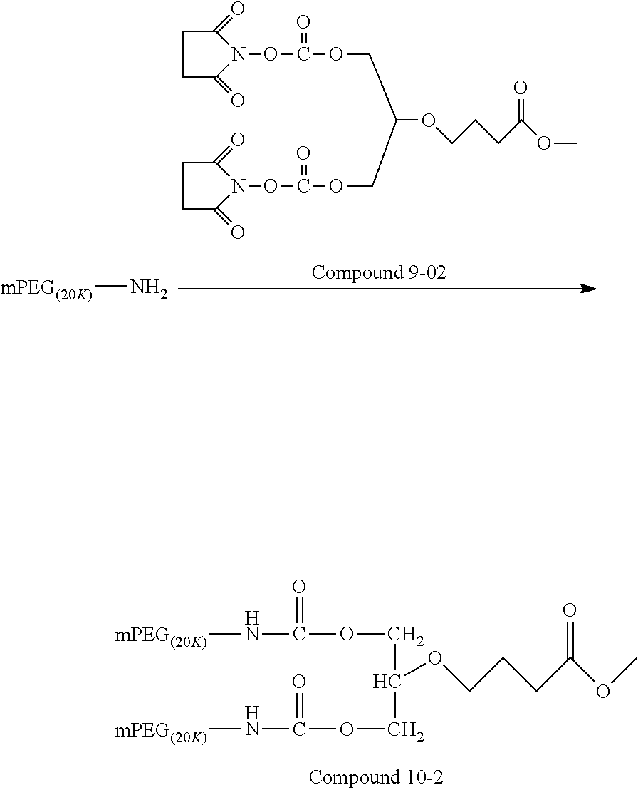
O(CCCC(OC)=O)C(COC(N[mPEG(20K)])=O)COC(N[mPEG(20K)])=O.C(OCCCC(OC)=O)(COC(ON1C(=O)CCC1=O)=O)COC(ON1C(=O)CCC1=O)=O.[mPEG(20K)]N
